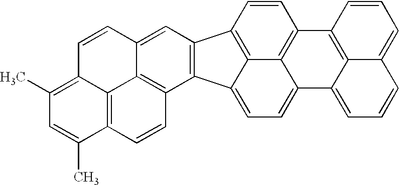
C1=CC2=C3C(=CC=C4C3=C1C1=C3C4=CC=CC3=CC=C1)C1=C2C=C2C3=C1C=CC1=C3C(=C(C)C=C1C)C=C2
